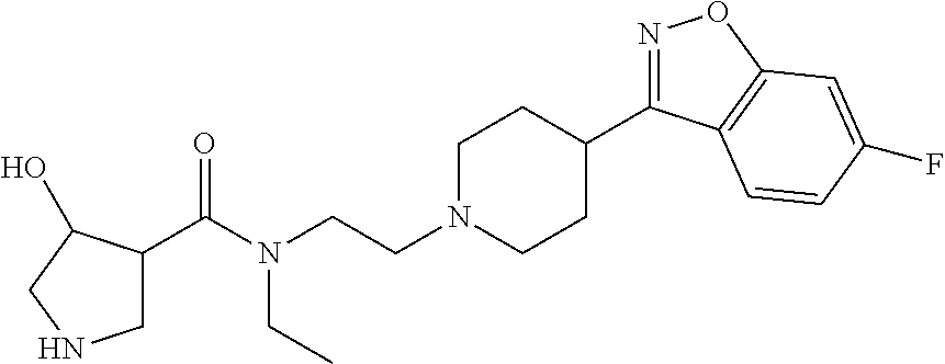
N1=C(C2CCN(CCN(C(=O)C3CNCC3O)CC)CC2)C2=C(O1)C=C(F)C=C2
